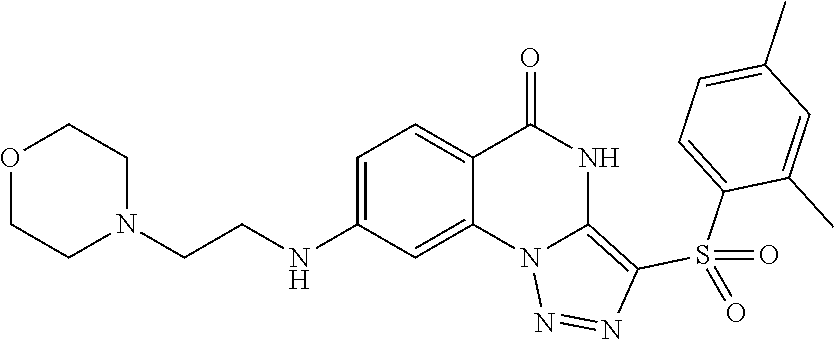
C1(NCCN2CCOCC2)=CC=C2C(=C1)N1C(=C(S(C3=CC=C(C)C=C3C)(=O)=O)N=N1)NC2=O
